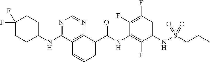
O=C(NC1=C(F)C(NS(CCC)(=O)=O)=CC(F)=C1F)C1=CC=CC2=C1N=CN=C2NC1CCC(F)(F)CC1
